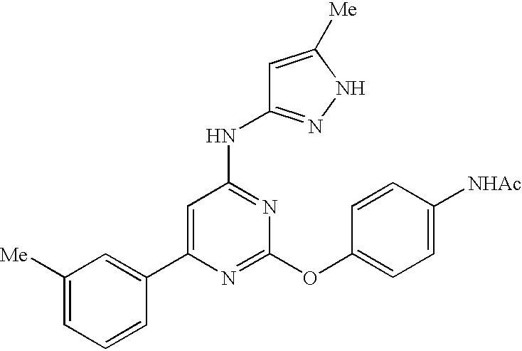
C1=C(C2=CC([Me])=CC=C2)N=C(OC2=CC=C([NHAc])C=C2)N=C1NC1=NNC([Me])=C1
